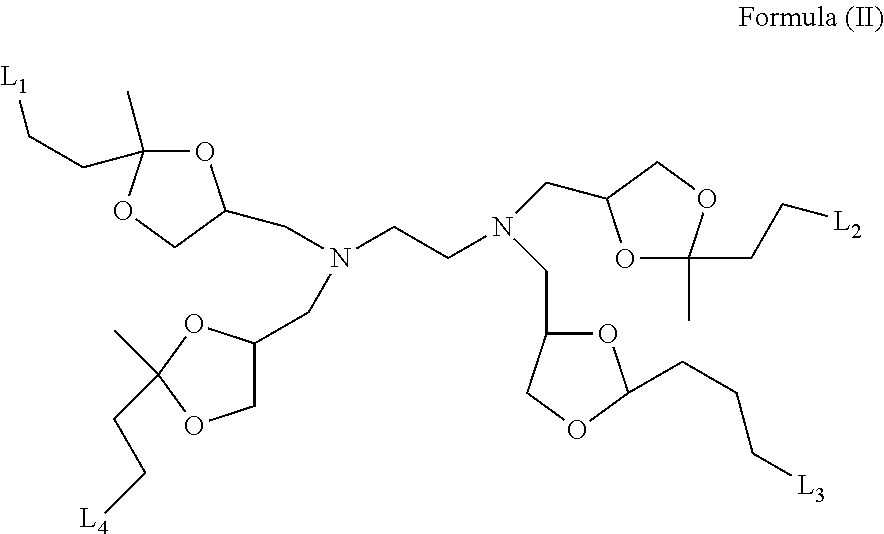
O1C(C)(CC[L1])OCC1CN(CCN(CC1OC(C)(CC[L2])OC1)CC1OC(CCC[L3])OC1)CC1COC(C)(CC[L4])O1
